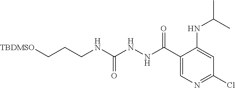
[TBDMSO]CCCNC(NNC(C1=CN=C(Cl)C=C1NC(C)C)=O)=O
